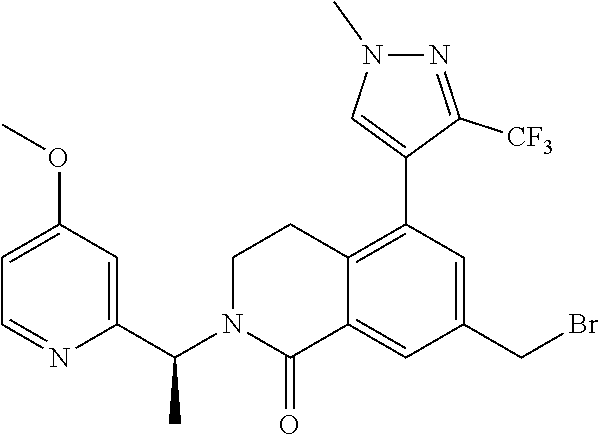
C1=C(OC)C=C(C(N2C(=O)C3=CC(CBr)=CC(C4=CN(C)N=C4[CF3])=C3CC2)C)N=C1
